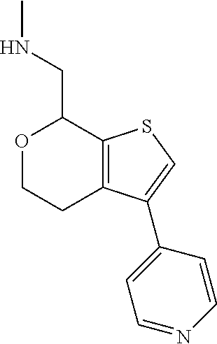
C12=C(SC=C1C1=CC=NC=C1)C(CNC)OCC2
